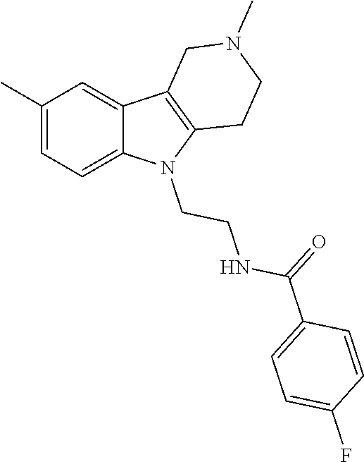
C1(C)=CC=C2C(=C1)C1=C(N2CCNC(C2=CC=C(F)C=C2)=O)CCN(C)C1
